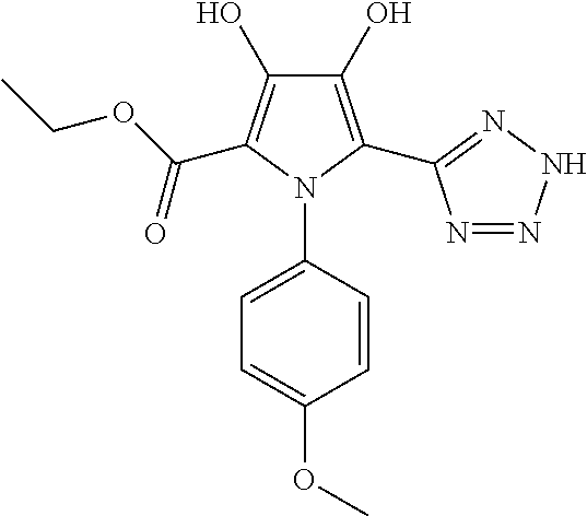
C1(O)=C(C2=NNN=N2)N(C2=CC=C(OC)C=C2)C(C(OCC)=O)=C1O
